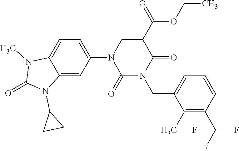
C1(N2C(=O)N(CC3=CC=CC(C(F)(F)F)=C3C)C(=O)C(C(OCC)=O)=C2)=CC=C2C(=C1)N(C1CC1)C(=O)N2C
